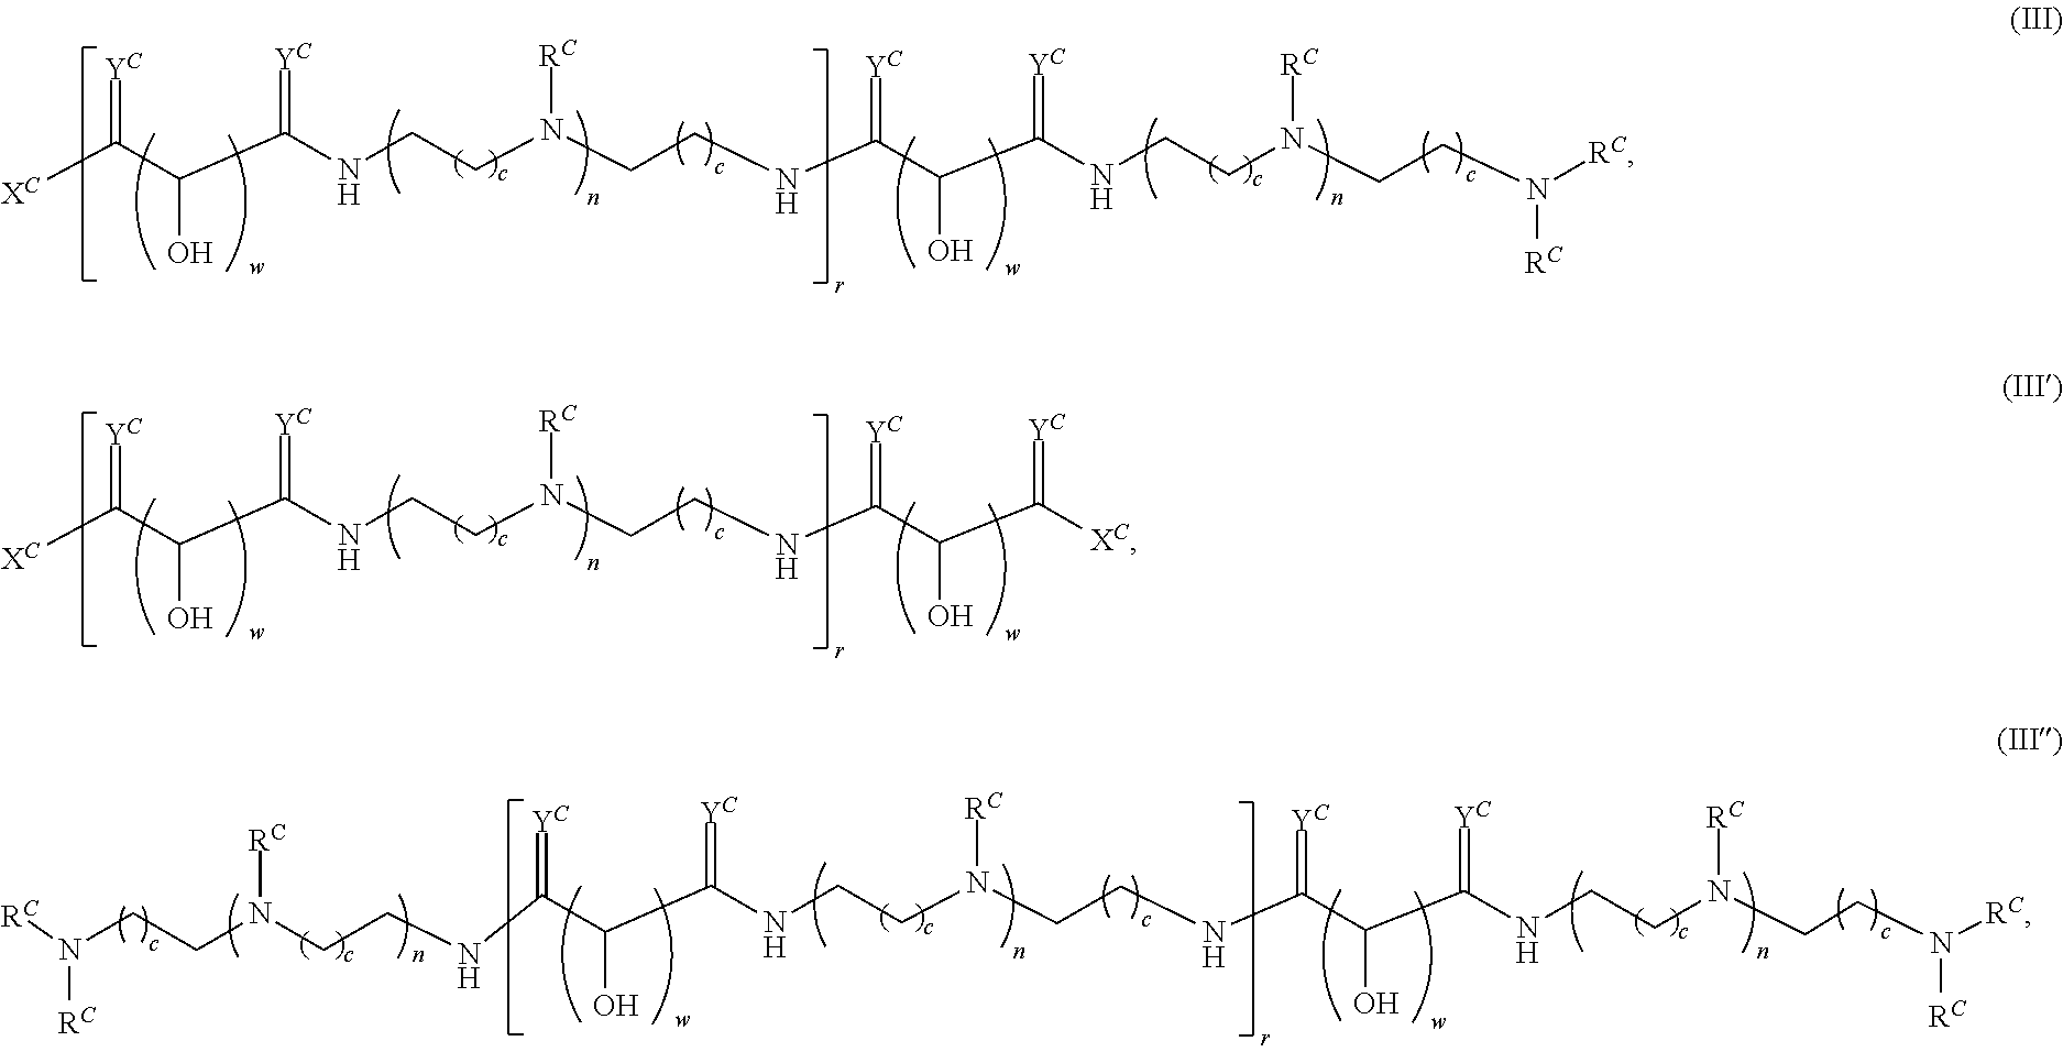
[XC]C(C(C(NCCN(CCNC(C(C(NCCN(CCN([RC])[RC])[RC])=[YC])O)=[YC])[RC])=[YC])O)=[YC].[XC]C(C(C(NCCN(CCNC(C(C([XC])=[YC])O)=[YC])[RC])=[YC])O)=[YC].N(C(C(C(NCCN(CCNC(C(C(NCCN(CCN([RC])[RC])[RC])=[YC])O)=[YC])[RC])=[YC])O)=[YC])CCN(CCN([RC])[RC])[RC]
